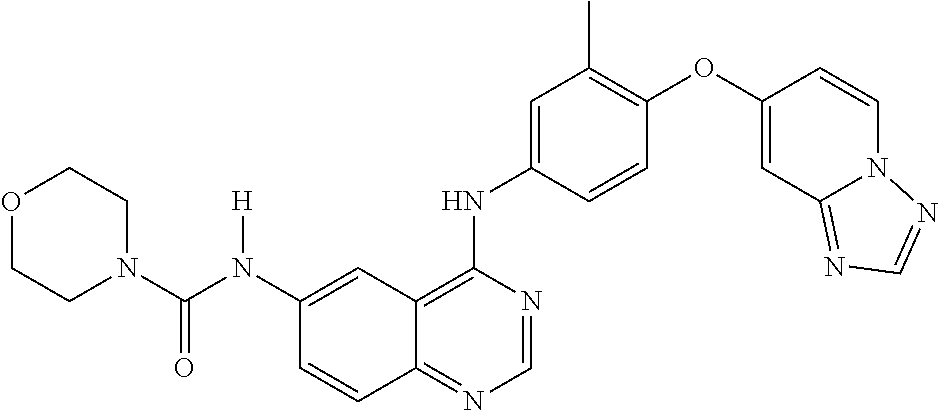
N(C1=CC2=C(NC3=CC(C)=C(OC4=CC5=NC=NN5C=C4)C=C3)N=CN=C2C=C1)(C(N1CCOCC1)=O)[H]
